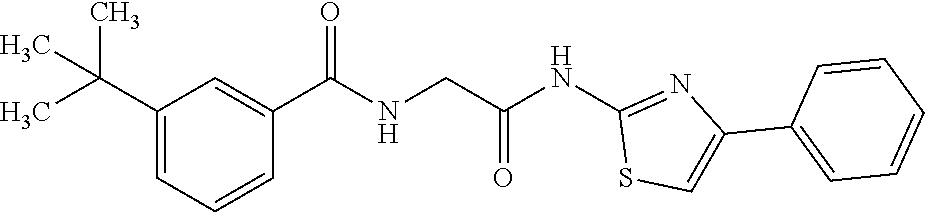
C1(C(=O)NCC(NC2=NC(C3=CC=CC=C3)=CS2)=O)=CC(C(C)(C)C)=CC=C1
